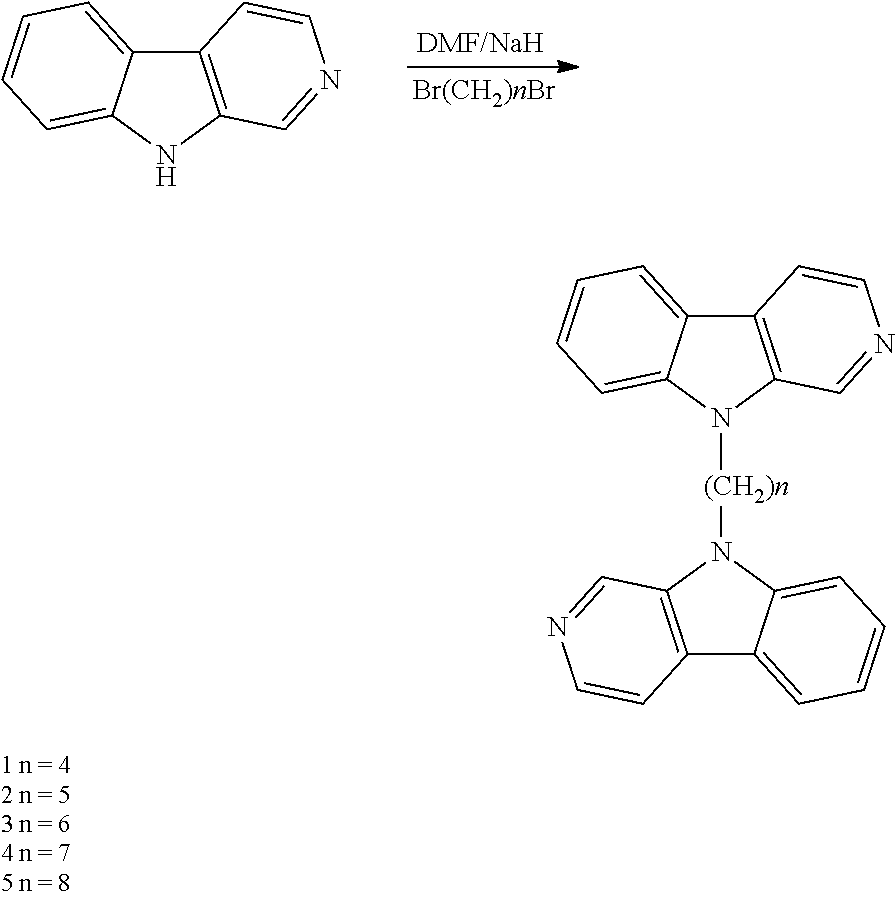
C12=C(NC3=CC=CC=C13)C=NC=C2.C12=C(N([(CH2)n]N3C4=CC=CC=C4C4=C3C=NC=C4)C3=CC=CC=C13)C=NC=C2
